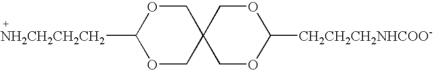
O1CC2(COC1[NH2CH2CH2CH2])COC([CH2CH2CH2NHCOO-])OC2
